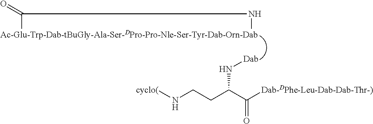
[cyclo(]NCCC(C([Dab-DPhe-Leu-Dab-Dab-Thr-)])=O)N[Dab].[Ac-Glu-Trp-Dab-tBuGly-Ala-Ser-DPro-Pro-Nle-Ser-Tyr-Dab-Orn-Dab]1C(=O)N1
